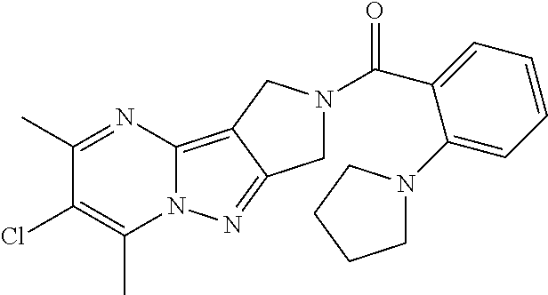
C1(C)=NC2=C3C(=NN2C(C)=C1Cl)CN(C(=O)C1=CC=CC=C1N1CCCC1)C3
